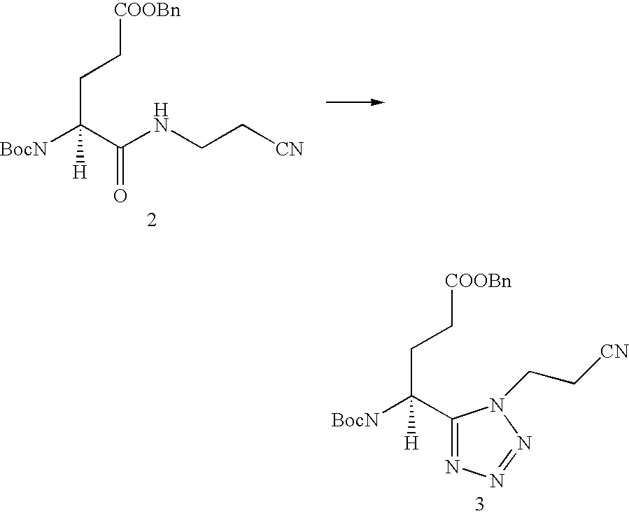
C(C(NCC[CN])=O)(CC[COOBn])([BocN])[H].C(CC[COOBn])([BocN])([H])C1=NN=NN1CC[CN]
